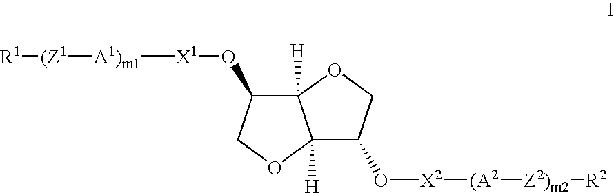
C12([H])C(O[X2][(A2][Z2)m2][R2])COC1([H])C(O[X1][A1)m1][(Z1][R1])CO2
